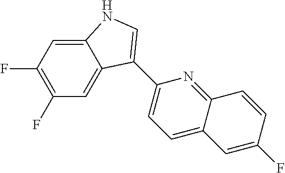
C1(F)=C(F)C=C2C(=C1)C(C1=CC=C3C(=N1)C=CC(F)=C3)=CN2
